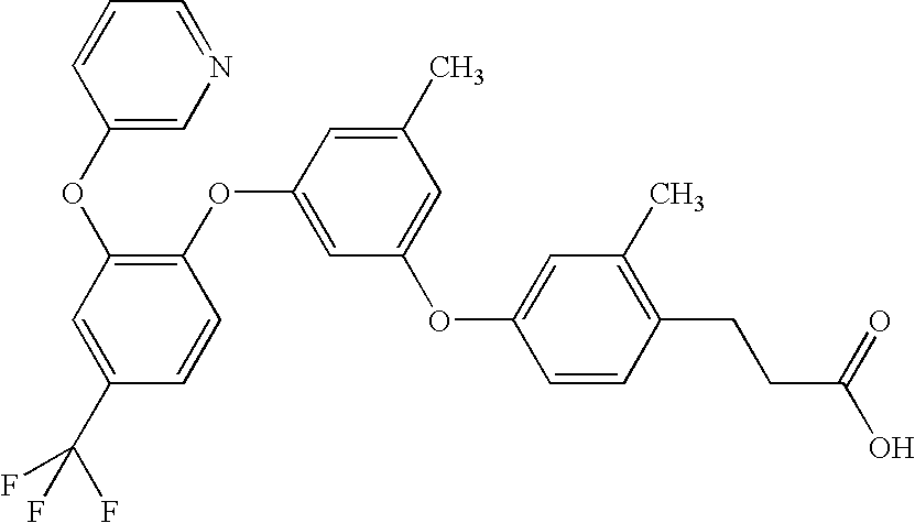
C1(C(F)(F)F)=CC(OC2=CN=CC=C2)=C(OC2=CC(OC3=CC(C)=C(CCC(O)=O)C=C3)=CC(C)=C2)C=C1
